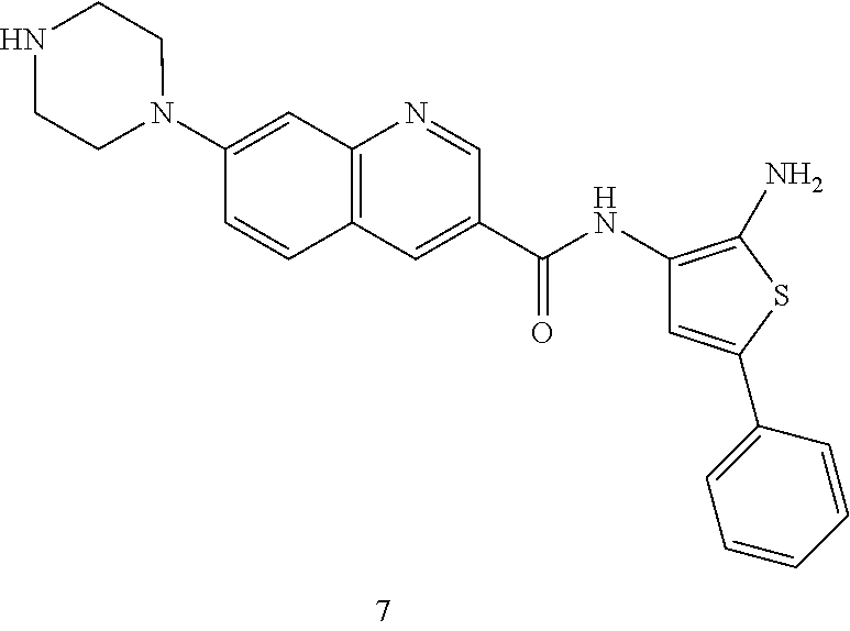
C1(N2CCNCC2)=CC2=C(C=C1)C=C(C(NC1=C(N)SC(C3=CC=CC=C3)=C1)=O)C=N2
